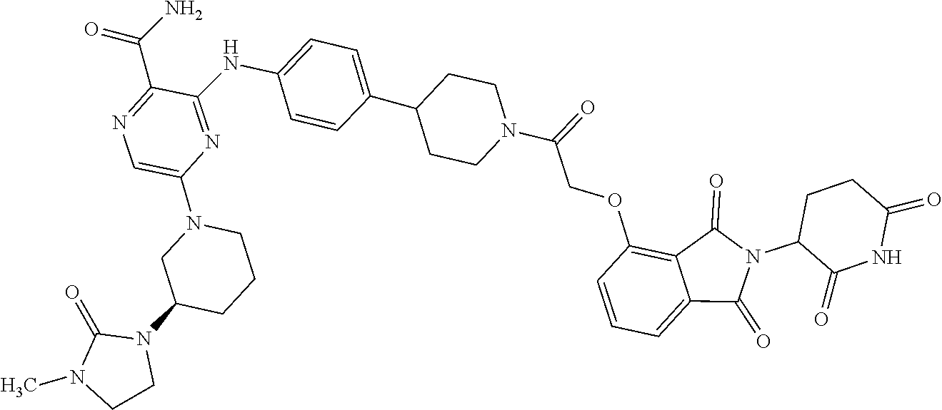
O=C1N(C2CN(C3=CN=C(C(=O)N)C(NC4=CC=C(C5CCN(C(COC6=C7C(=O)N(C8C(=O)NC(=O)CC8)C(=O)C7=CC=C6)=O)CC5)C=C4)=N3)CCC2)CCN1C
